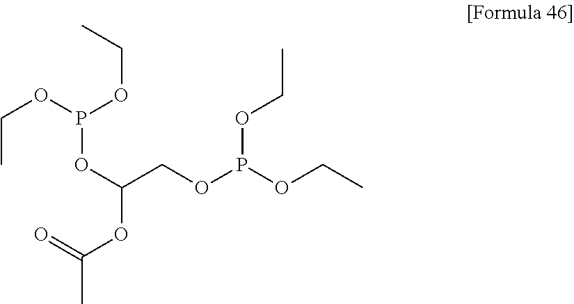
CCOP(OCC)OC(COP(OCC)OCC)OC(=O)C
